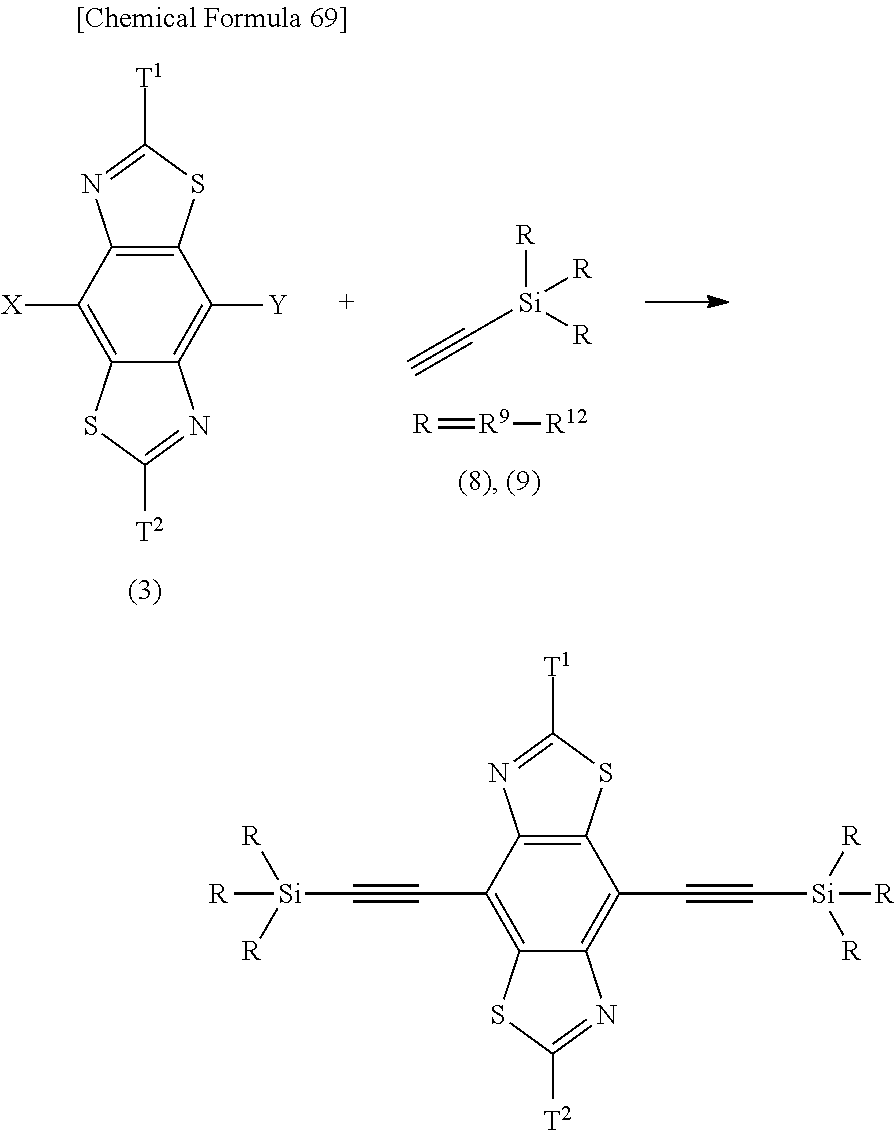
C([Si]([R])([R])[R])#C.[R]=[R9][R12].C12=C(C([X])=C3C(=C1[Y])N=C([T2])S3)N=C([T1])S2.C12=C(C(C#C[Si]([R])([R])[R])=C3C(=C1C#C[Si]([R])([R])[R])N=C([T2])S3)N=C([T1])S2
